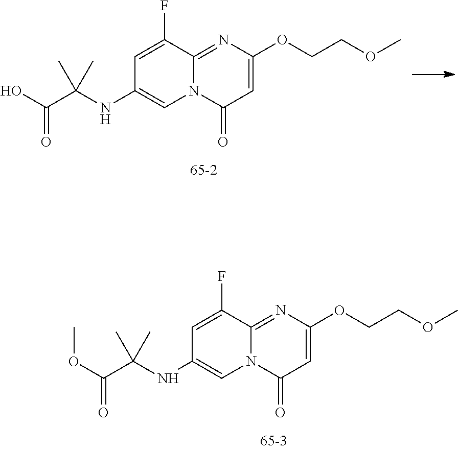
C1=C(F)C2=NC(OCCOC)=CC(=O)N2C=C1NC(C(=O)O)(C)C.C1=C(F)C2=NC(OCCOC)=CC(=O)N2C=C1NC(C(=O)OC)(C)C
